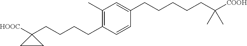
C1=C(CCCCCC(C)(C)[COOH])C=CC(CCCCC2([HOOC])CC2)=C1C
